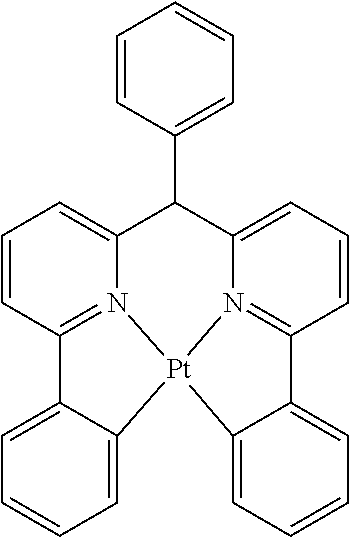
C1=CC(C2C3=CC=CC4=N3[Pt]3(N5=C(C=CC=C25)C2=CC=CC=C23)C2=CC=CC=C42)=CC=C1
